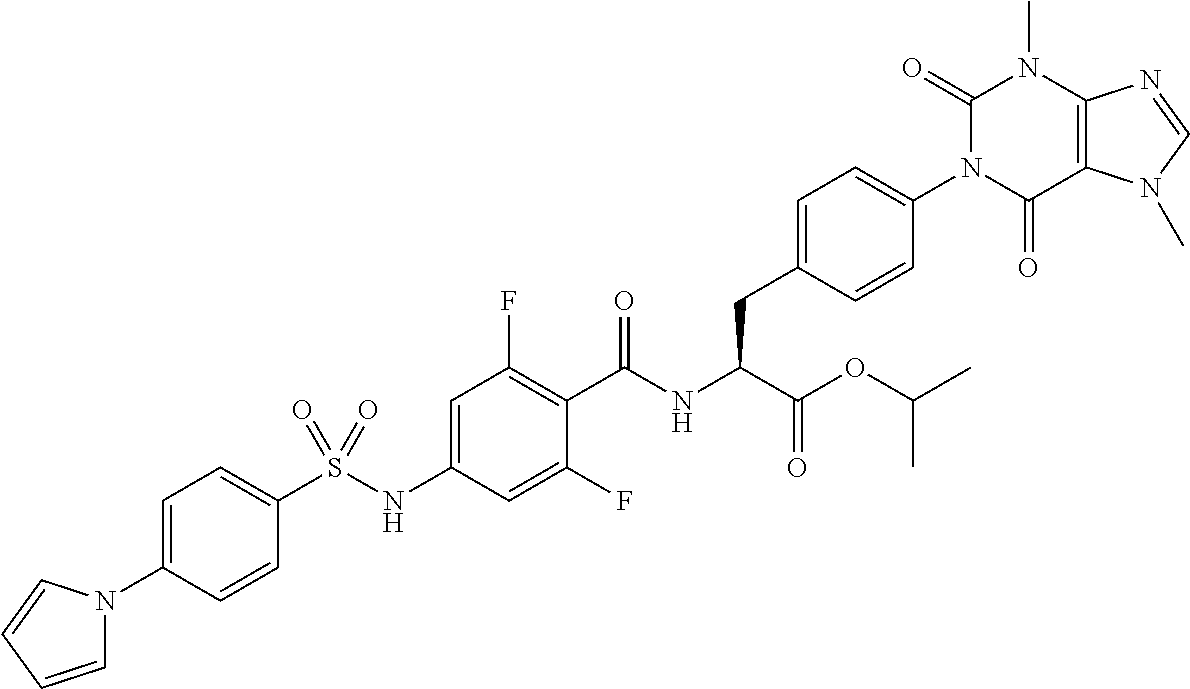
C12=C(C(=O)N(C3=CC=C(CC(C(=O)OC(C)C)NC(=O)C4=C(F)C=C(NS(C5=CC=C(N6C=CC=C6)C=C5)(=O)=O)C=C4F)C=C3)C(=O)N1C)N(C)C=N2
